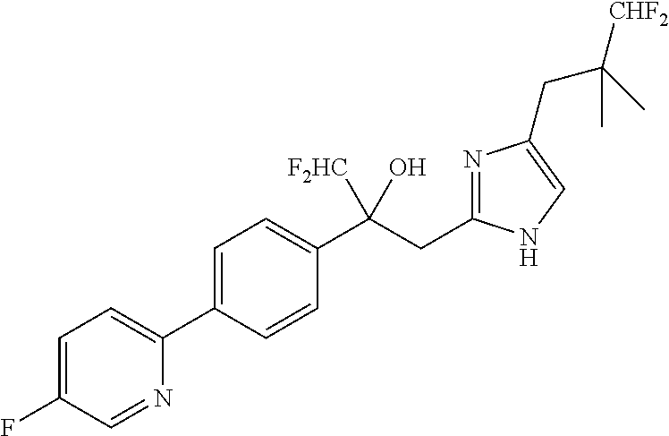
C1=C(C2=CC=C(F)C=N2)C=CC(C(CC2=NC(CC([CHF2])(C)C)=CN2)([F2HC])O)=C1
